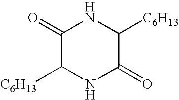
C1(=O)C([C6H13])NC(=O)C([C6H13])N1
